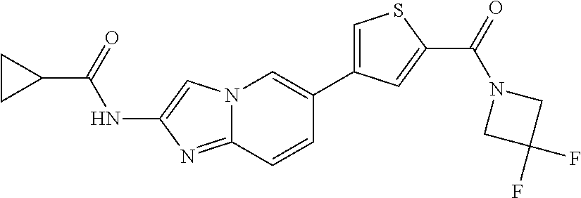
C1CC1C(=O)NC1=CN2C(=N1)C=CC(C1=CSC(C(=O)N3CC(F)(F)C3)=C1)=C2
